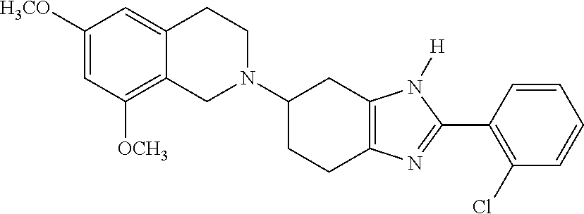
C1([H3CO])=CC([OCH3])=C2C(=C1)CCN(C1CCC3=C(C1)N([H])C(C1=C(Cl)C=CC=C1)=N3)C2
